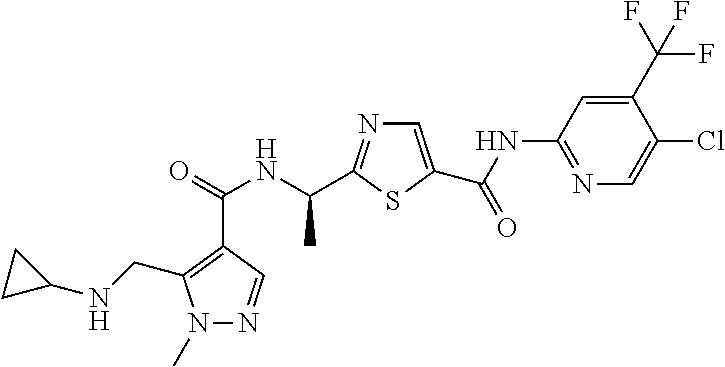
N1(C)N=CC(C(=O)NC(C)C2=NC=C(C(=O)NC3=NC=C(Cl)C(C(F)(F)F)=C3)S2)=C1CNC1CC1
